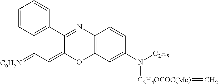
C12=C(C3=NC4=C(OC3=CC1=[C6H5N])C=C(N([C2H5])[C2H4OCOC(Me)]=C)C=C4)C=CC=C2
